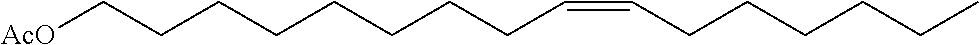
C(CC=CCCCCCCCC[AcO])CCCC
